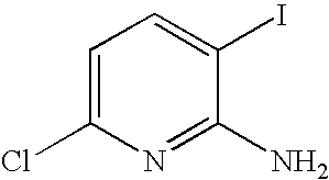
C1=C(Cl)N=C(N)C(I)=C1
